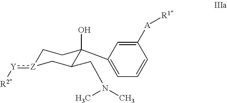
C1[Z](:[Y][R2])CC(CN(C)C)C(O)(C2=CC=CC([A][R1])=C2)C1
